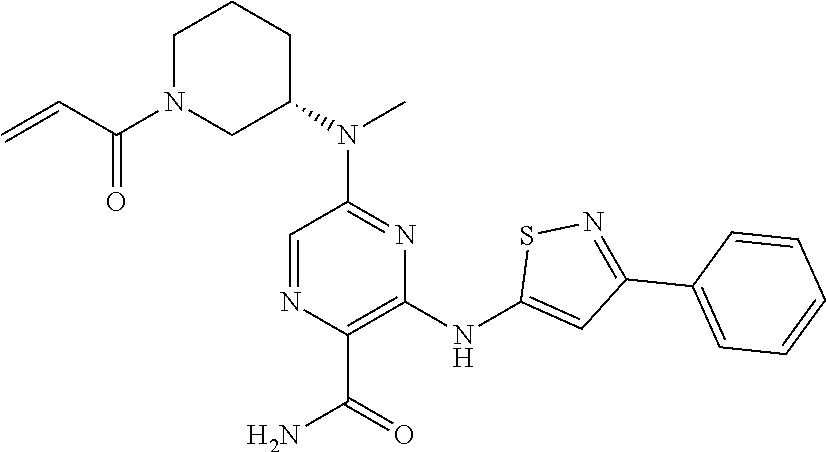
C(N1CC(N(C2=NC(NC3=CC(C4=CC=CC=C4)=NS3)=C(C(N)=O)N=C2)C)CCC1)(C=C)=O
